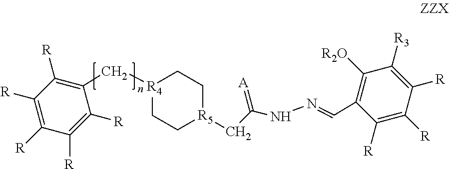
[R4]1(CC2=C([R])C([R])=C([R])C([R])=C2[R])CC[R5](CC(=[A])NN=CC2=C([R2O])C([R3])=C([R])C([R])=C2[R])CC1
